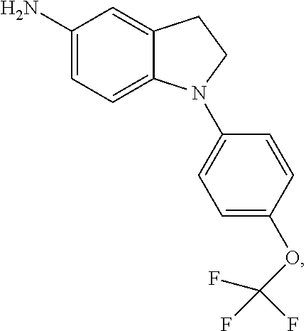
C1(N)=CC=C2C(=C1)CCN2C1=CC=C(OC(F)(F)F)C=C1
